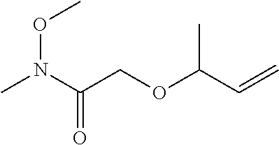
O(N(C(COC(C=C)C)=O)C)C
